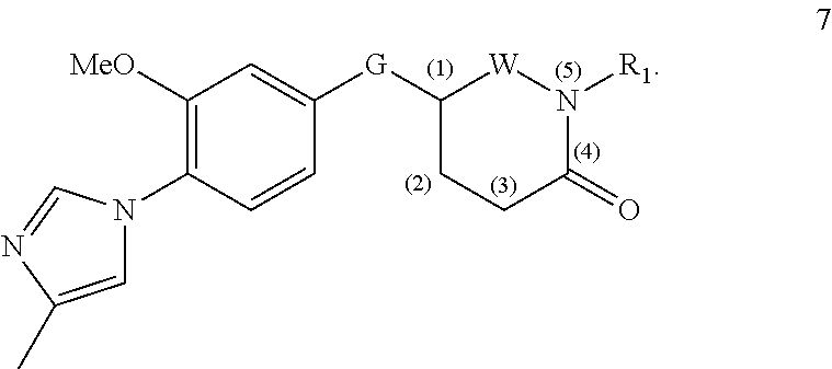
C1([G]C2=CC([MeO])=C(N3C=C(C)N=C3)C=C2)CCC(=O)N([R1])[W]1
